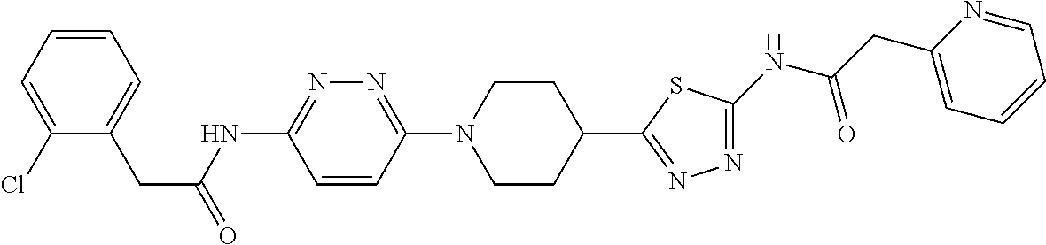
C1(Cl)=CC=CC=C1CC(=O)NC1=NN=C(N2CCC(C3=NN=C(NC(CC4=CC=CC=N4)=O)S3)CC2)C=C1
